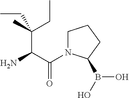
C(C(C(=O)N1CCCC1B(O)O)N)(C)(CC)CC
